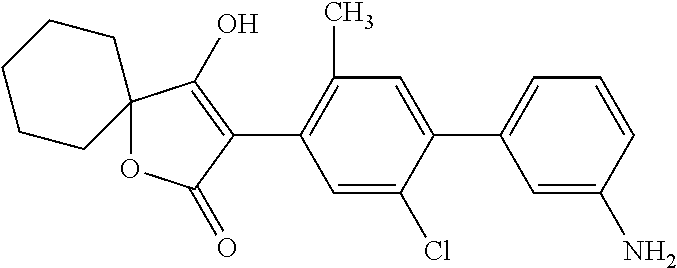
C1=C(Cl)C(C2=CC=CC(N)=C2)=CC(C)=C1C1=C(O)C2(OC1=O)CCCCC2
